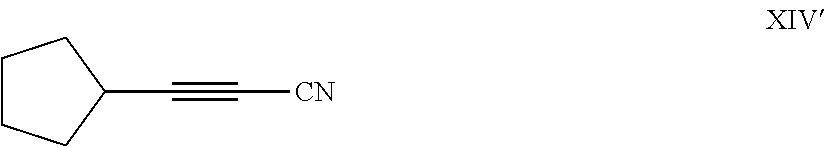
C1CCC(C#C[CN])C1
